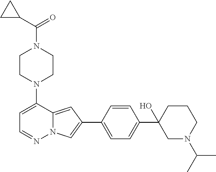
N1(C2=CC=NN3C2=CC(C2=CC=C(C4(O)CN(C(C)C)CCC4)C=C2)=C3)CCN(C(C2CC2)=O)CC1
